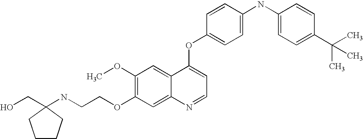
C1(OC)=C(OCCNC2(CO)CCCC2)C=C2C(=C1)C(OC1=CC=C(NC3=CC=C(C(C)(C)C)C=C3)C=C1)=CC=N2
